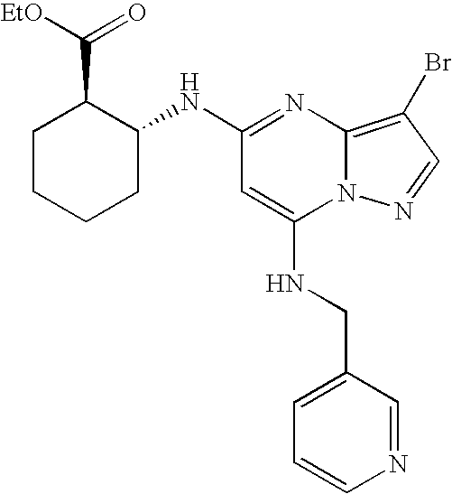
C1(NC2C(C(=O)[EtO])CCCC2)=NC2=C(Br)C=NN2C(NCC2=CC=CN=C2)=C1
